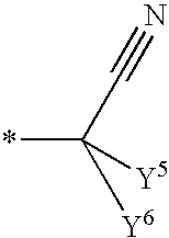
*C(C#N)([Y6])[Y5]
